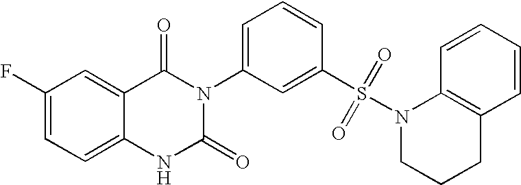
C1(F)=CC=C2C(=C1)C(=O)N(C1=CC=CC(S(N3CCCC4=C3C=CC=C4)(=O)=O)=C1)C(=O)N2
